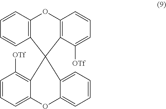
C1=CC2=C(C=C1)C1(C3=C([OTf])C=CC=C3OC3=CC=CC=C31)C1=C(O2)C=CC=C1[OTf]
